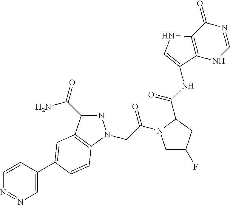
N1=C(C(N)=O)C2=C(N1CC(=O)N1CC(F)CC1C(=O)NC1=CNC3=C1NC=NC3=O)C=CC(C1=CN=NC=C1)=C2
